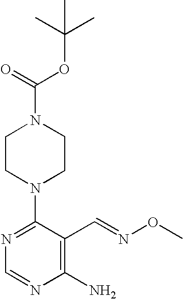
C1(N)=C(C=NOC)C(N2CCN(C(=O)OC(C)(C)C)CC2)=NC=N1
